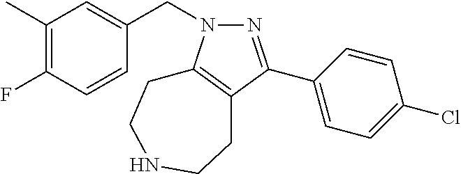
N1=C(C2=CC=C(Cl)C=C2)C2=C(N1CC1=CC(C)=C(F)C=C1)CCNCC2
